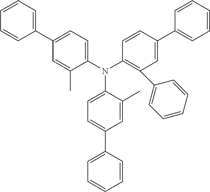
N(C1=CC=C(C2=CC=CC=C2)C=C1C)(C1=C(C2=CC=CC=C2)C=C(C2=CC=CC=C2)C=C1)C1=CC=C(C2=CC=CC=C2)C=C1C
